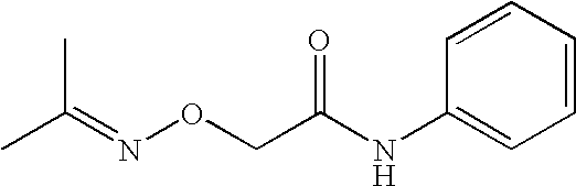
CC(=NOCC(NC1=CC=CC=C1)=O)C
